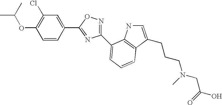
C1(OC(C)C)=C(Cl)C=C(C2=NC(C3=CC=CC4=C3NC=C4CCCN(CC(O)=O)C)=NO2)C=C1
